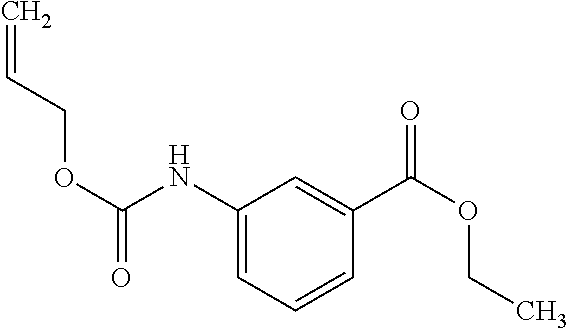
N(C1=CC=CC(C(OCC)=O)=C1)C(OCC=C)=O
